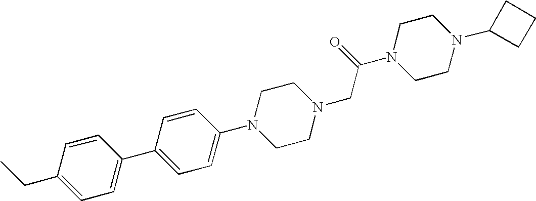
C1(CC)=CC=C(C2=CC=C(N3CCN(CC(N4CCN(C5CCC5)CC4)=O)CC3)C=C2)C=C1
